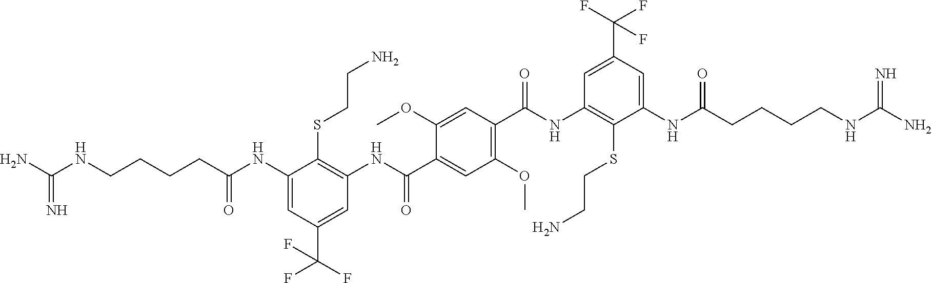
C1(NC(CCCCNC(N)=N)=O)=CC(C(F)(F)F)=CC(NC(C2=CC(OC)=C(C(NC3=C(SCCN)C(NC(CCCCNC(N)=N)=O)=CC(C(F)(F)F)=C3)=O)C=C2OC)=O)=C1SCCN
